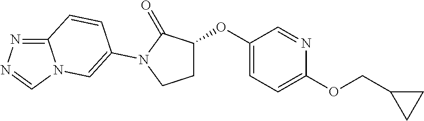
C12=NN=CN1C=C(N1C(=O)C(OC3=CC=C(OCC4CC4)N=C3)CC1)C=C2
